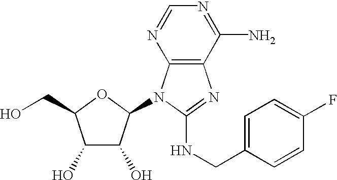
C1(O)C(O)C(N2C3=C(N=C2NCC2=CC=C(F)C=C2)C(N)=NC=N3)OC1CO
